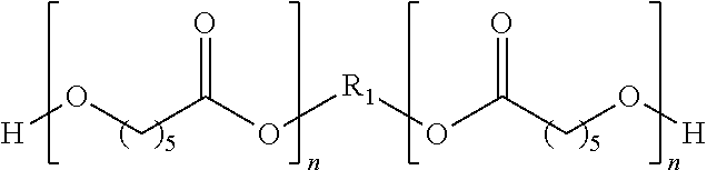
[H]OCC(O[R1]OC(CO[H])=O)=O
